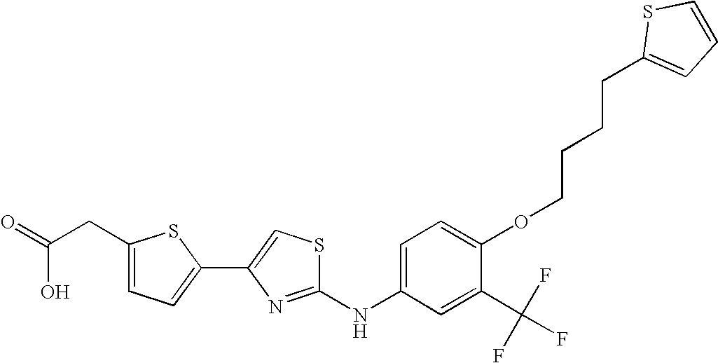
C1(NC2=NC(C3=CC=C(CC(=O)O)S3)=CS2)=CC=C(OCCCCC2=CC=CS2)C(C(F)(F)F)=C1
